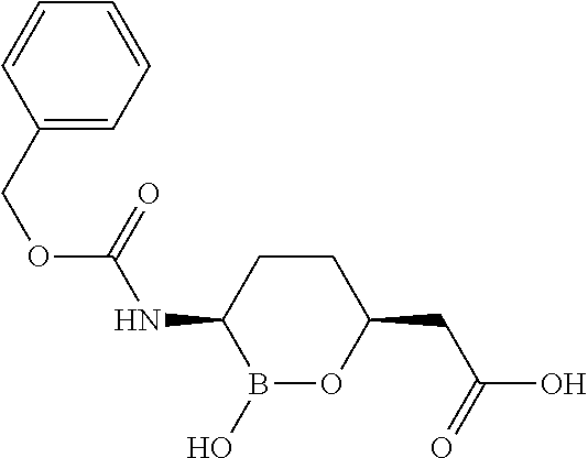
B1(O)OC(CC(O)=O)CCC1NC(OCC1=CC=CC=C1)=O
